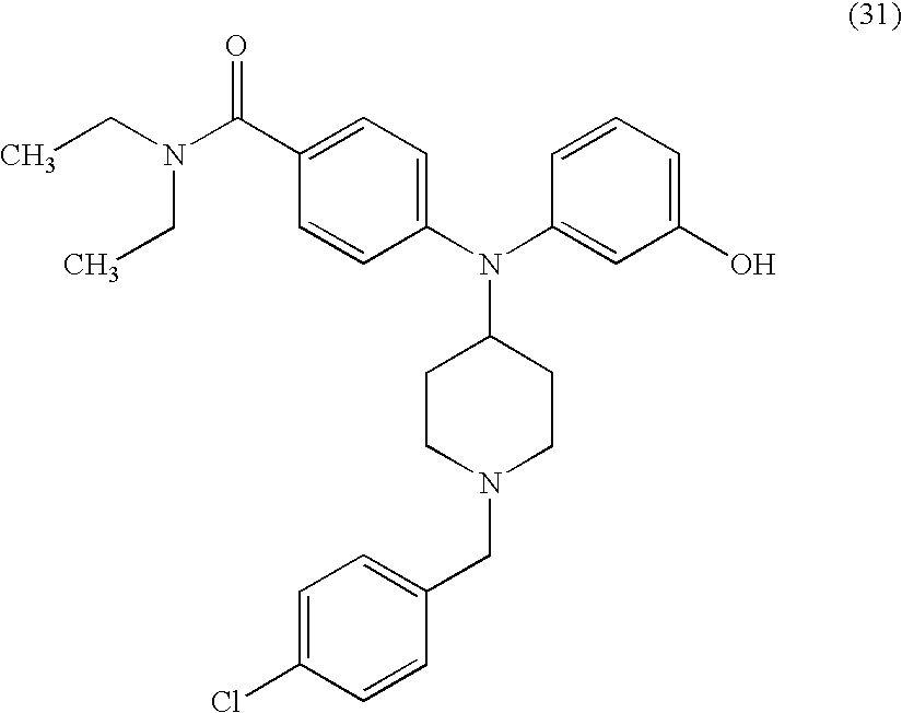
C1=CC(N(C2=CC(O)=CC=C2)C2CCN(CC3=CC=C(Cl)C=C3)CC2)=CC=C1C(N(CC)CC)=O
